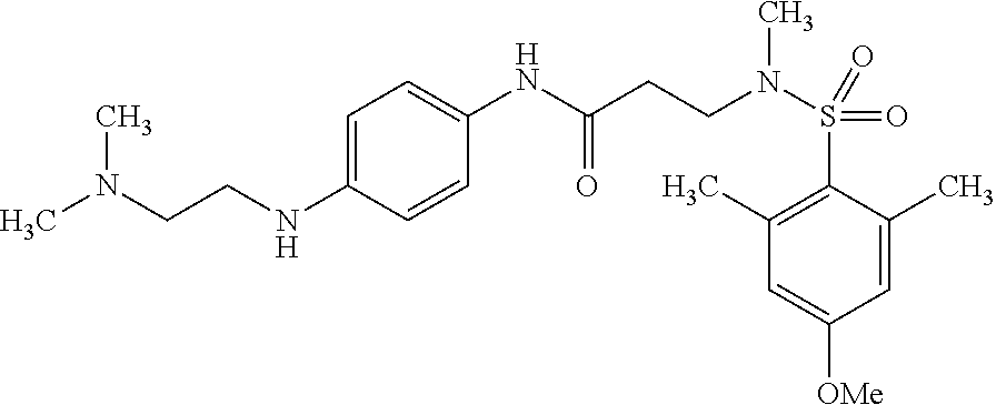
C1=C(C)C(S(=O)(=O)N(CCC(NC2=CC=C(NCCN(C)C)C=C2)=O)C)=C(C)C=C1[OMe]
